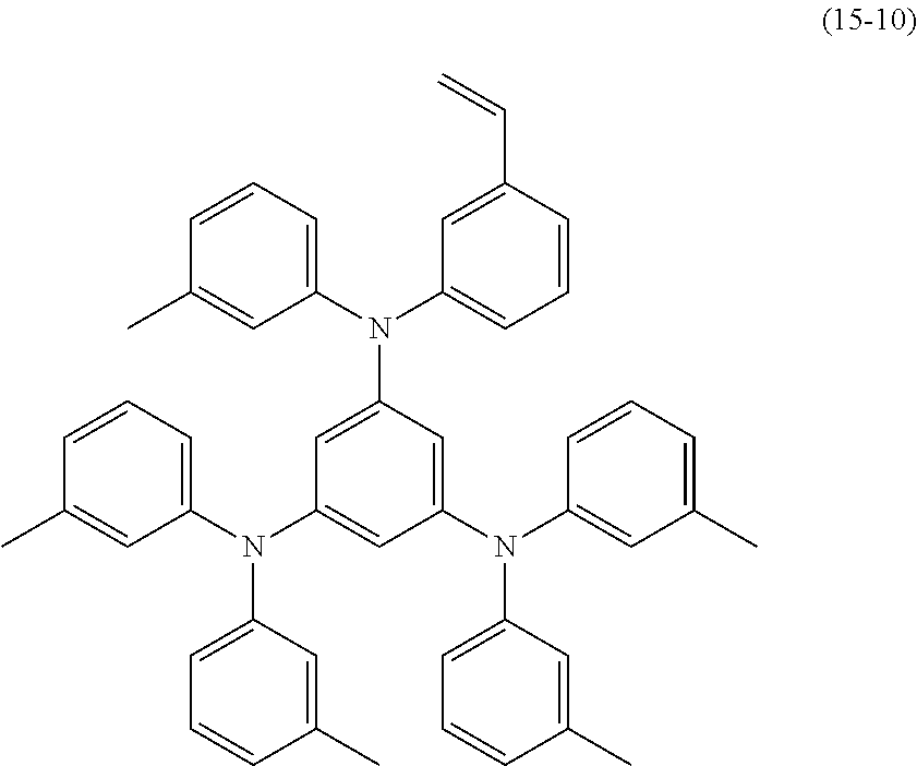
C1=C(N(C2=CC(N(C3=CC(C)=CC=C3)C3=CC=CC(C)=C3)=CC(N(C3=CC=CC(C)=C3)C3=CC=CC(C=C)=C3)=C2)C2=CC=CC(C)=C2)C=C(C)C=C1
